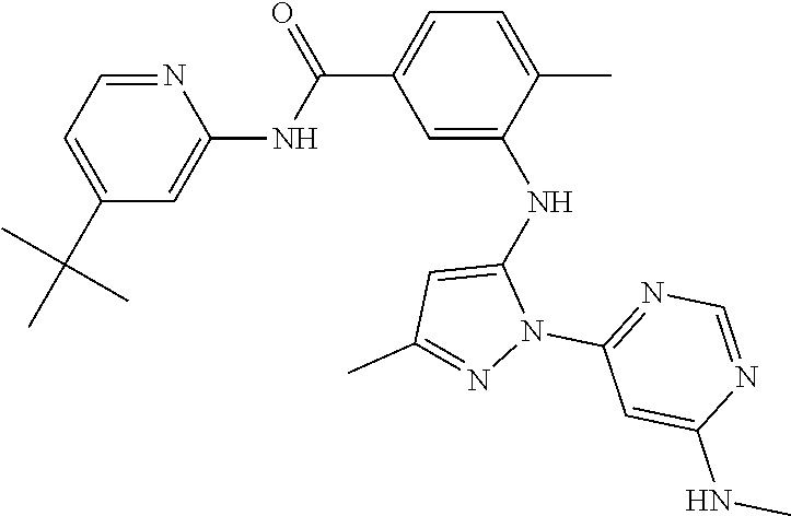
C1=C(C(C)(C)C)C=C(NC(C2=CC=C(C)C(NC3=CC(C)=NN3C3=NC=NC(NC)=C3)=C2)=O)N=C1
